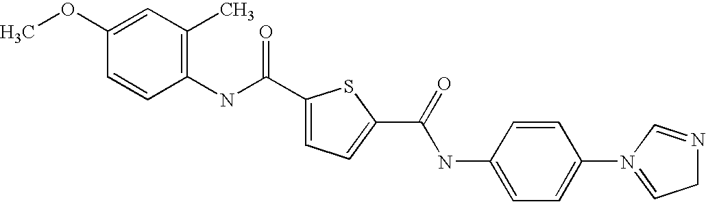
C1(C(NC2=C(C)C=C(OC)C=C2)=O)=CC=C(C(=O)NC2=CC=C(N3=CCN=C3)C=C2)S1
